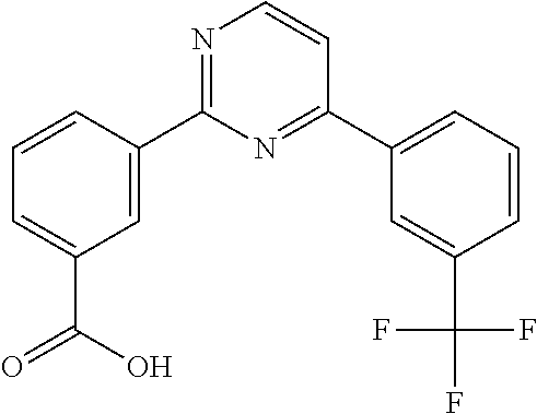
C1=CC(C2=NC=CC(C3=CC=CC(C(F)(F)F)=C3)=N2)=CC(C(=O)O)=C1
